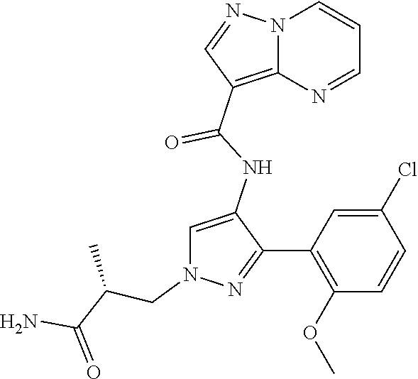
N12C(=C(C(NC3=CN(CC(C)C(=O)N)N=C3C3=C(OC)C=CC(Cl)=C3)=O)C=N1)N=CC=C2
